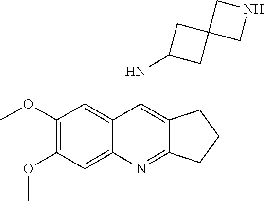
C1(OC)=C(OC)C=C2C(=C1)C(NC1CC3(C1)CNC3)=C1C(=N2)CCC1
